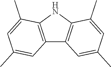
C12=C(NC3=C1C=C(C)C=C3C)C(C)=CC(C)=C2
